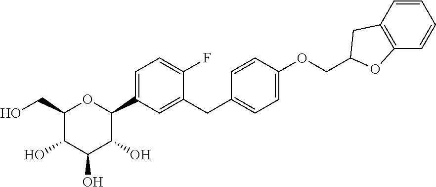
C1(CO)C(O)C(O)C(O)C(C2=CC=C(F)C(CC3=CC=C(OCC4CC5=C(O4)C=CC=C5)C=C3)=C2)O1
